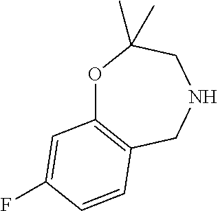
O1C2=C(CNCC1(C)C)C=CC(F)=C2
